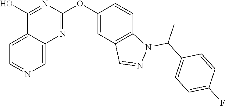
C12=CC=NC=C1N=C(OC1=CC3=C(C=C1)N(C(C1=CC=C(F)C=C1)C)N=C3)N=C2O
